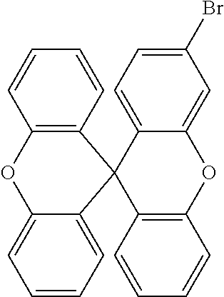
C1=CC2=C(C=C1)C1(C3=CC=CC=C3O2)C2=CC=C(Br)C=C2OC2=C1C=CC=C2
